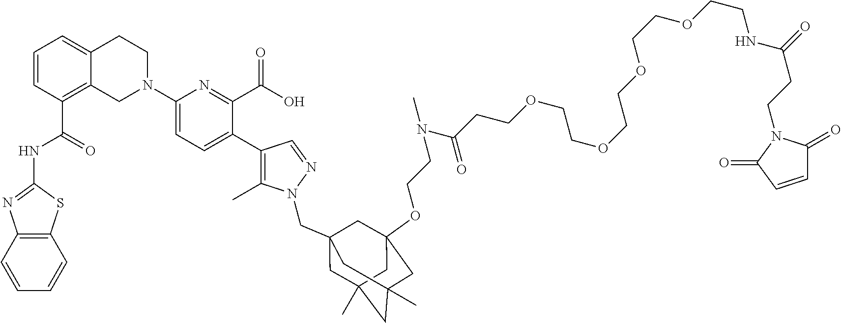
C12=C(C=CC=C1)SC(NC(C1=C3C(=CC=C1)CCN(C1=CC=C(C4=C(C)N(CC56CC7(C)CC(C)(CC(OCCN(C(CCOCCOCCOCCOCCNC(CCN8C(=O)C=CC8=O)=O)=O)C)(C5)C7)C6)N=C4)C(C(O)=O)=N1)C3)=O)=N2
